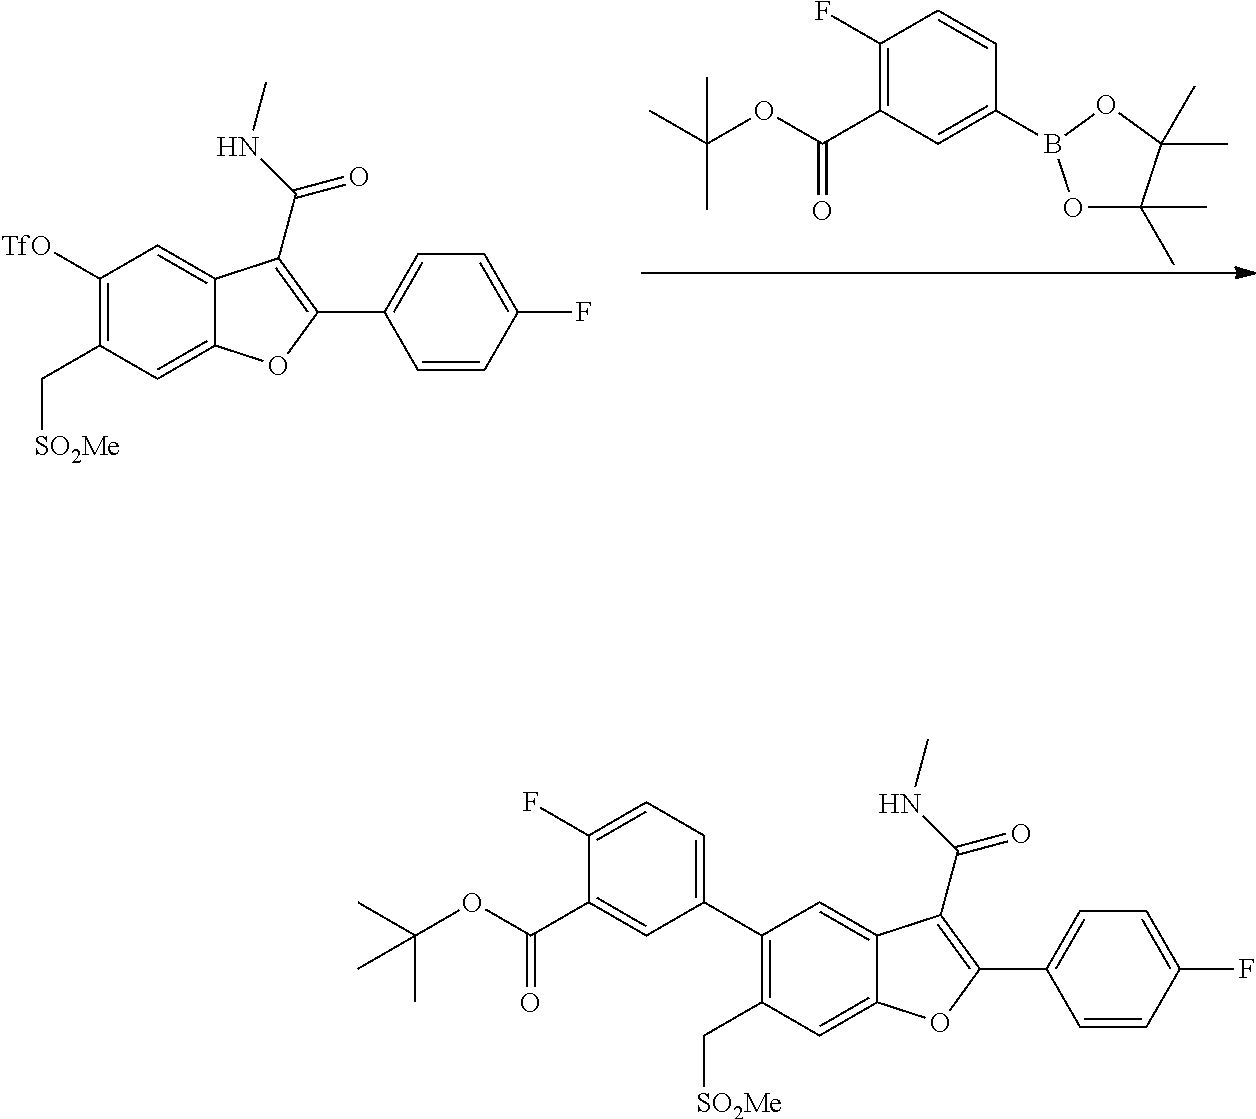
C1(C2=CC=C(F)C(C(OC(C)(C)C)=O)=C2)=C(C[SO2Me])C=C2C(=C1)C(C(NC)=O)=C(C1=CC=C(F)C=C1)O2.C1([TfO])=C(C[SO2Me])C=C2C(=C1)C(C(NC)=O)=C(C1=CC=C(F)C=C1)O2.C1(F)=C(C(OC(C)(C)C)=O)C=C(B2OC(C)(C)C(C)(C)O2)C=C1
